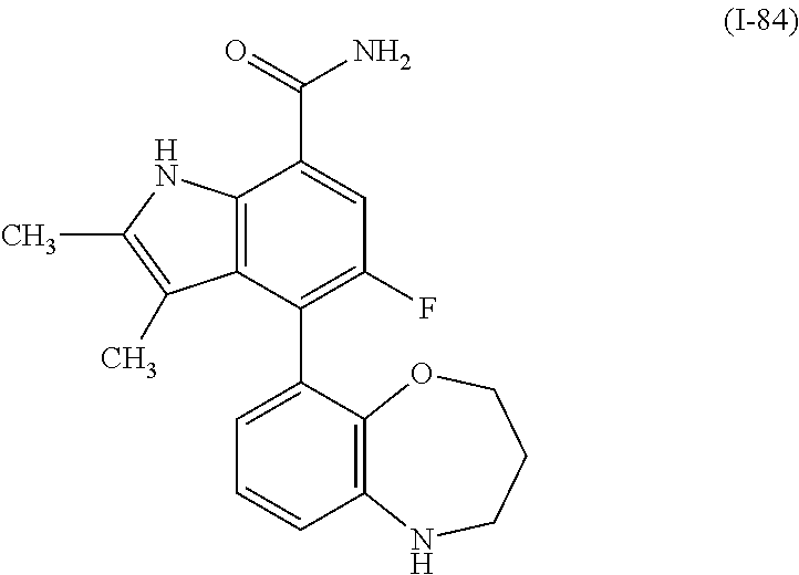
C12=C(C(C3=CC=CC4=C3OCCCN4)=C(F)C=C1C(=O)N)C(C)=C(C)N2
